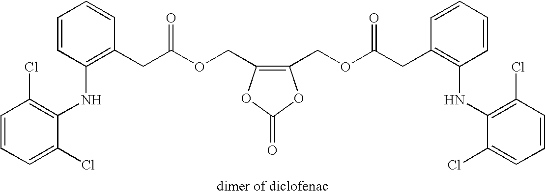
C1=CC=C(Cl)C(NC2=C(CC(OCC3=C(COC(CC4=C(NC5=C(Cl)C=CC=C5Cl)C=CC=C4)=O)OC(=O)O3)=O)C=CC=C2)=C1Cl
